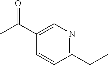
C1(CC)=NC=C(C(C)=O)C=C1
